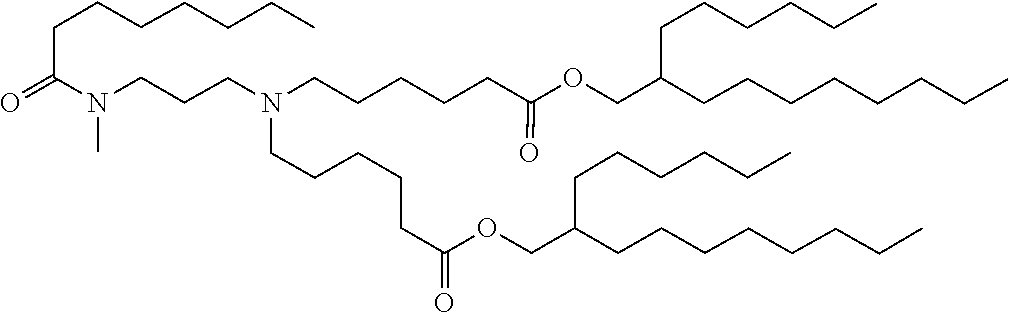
C(CCCC)CCCC(COC(CCCCCN(CCCCCC(OCC(CCCCCCCC)CCCCCC)=O)CCCN(C)C(=O)CCCCCCC)=O)CCCCCC
